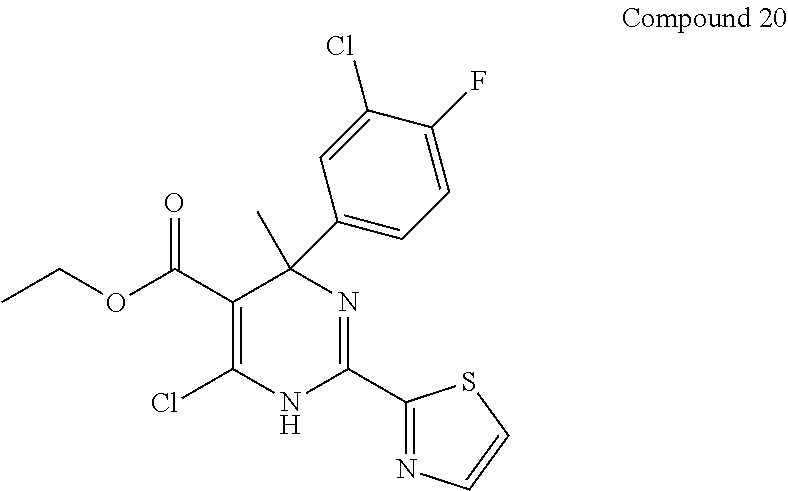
CC1(C2=CC=C(F)C(Cl)=C2)C(C(OCC)=O)=C(Cl)NC(C2=NC=CS2)=N1
